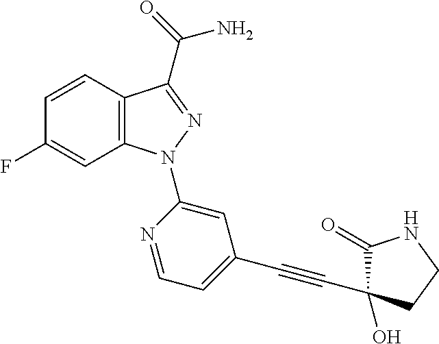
C12=C(C(C(=O)N)=NN1C1=CC(C#CC3(O)C(=O)NCC3)=CC=N1)C=CC(F)=C2
